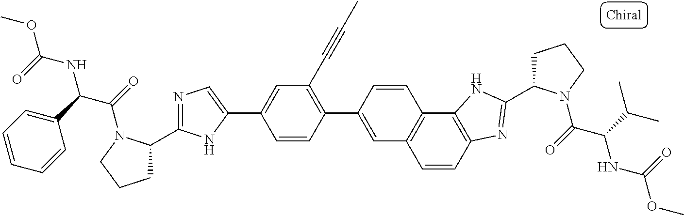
C1=CC2=C(C3=C1C=C(C1=C(C#CC)C=C(C4=CN=C(C5CCCN5C(=O)C(C5=CC=CC=C5)NC(OC)=O)N4)C=C1)C=C3)NC(C1CCCN1C(=O)C(C(C)C)NC(OC)=O)=N2
